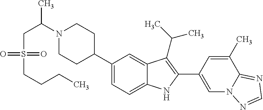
C1(C2CCN(C(C)CS(CCCC)(=O)=O)CC2)=CC=C2C(=C1)C(C(C)C)=C(C1=CN3C(=NC=N3)C(C)=C1)N2
